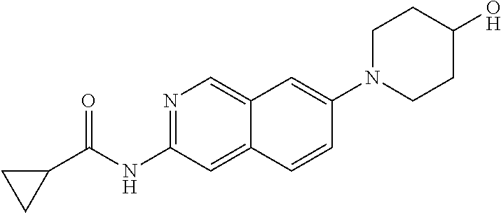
N1=C(NC(C2CC2)=O)C=C2C(=C1)C=C(N1CCC(O)CC1)C=C2
